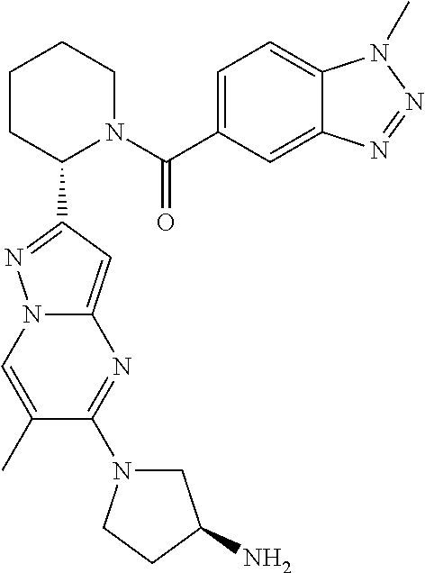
C1(C2=NN3C(=C2)N=C(N2CC(N)CC2)C(C)=C3)N(C(C2=CC=C3C(=C2)N=NN3C)=O)CCCC1
